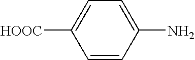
C1=CC(N)=CC=C1[HOOC]
